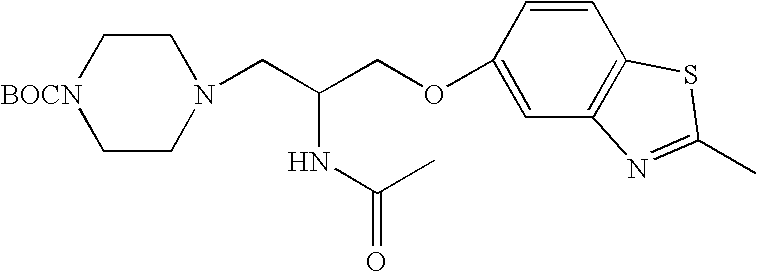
C1CN(CC(COC2=CC3=C(C=C2)SC(C)=N3)NC(=O)C)CC[BOCN]1
